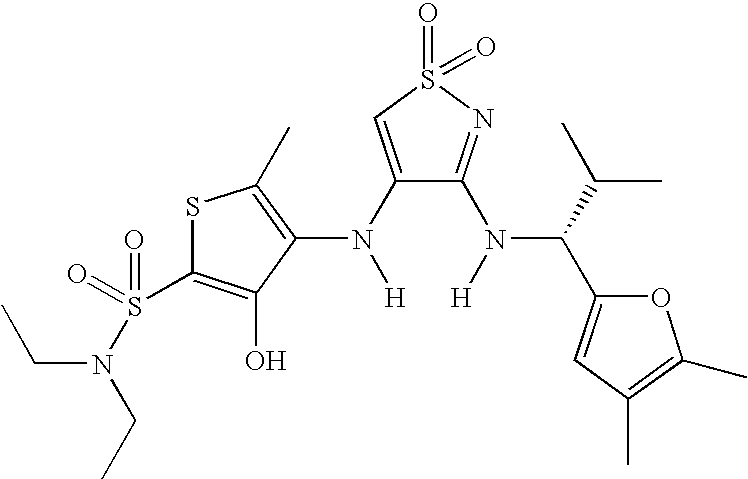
C1(N([H])C2=C(C)SC(S(=O)(=O)N(CC)CC)=C2O)=CS(=O)(=O)N=C1N([H])C(C(C)C)C1=CC(C)=C(C)O1
